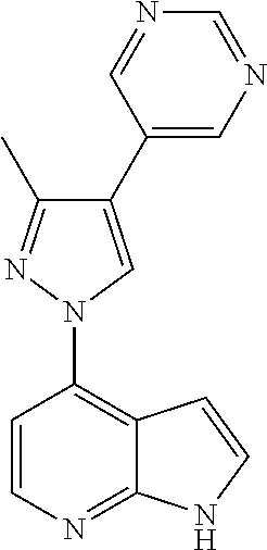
C1=CC(N2N=C(C)C(C3=CN=CN=C3)=C2)=C2C(=N1)NC=C2
